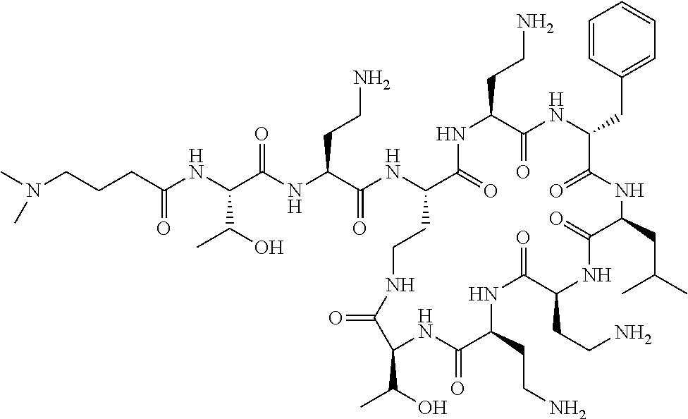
N(CCCC(NC(C(NC(C(NC1C(=O)NC(CCN)C(=O)NC(CC2=CC=CC=C2)C(=O)NC(CC(C)C)C(=O)NC(CCN)C(=O)NC(CCN)C(=O)NC(C(O)C)C(=O)NCC1)=O)CCN)=O)C(O)C)=O)(C)C
